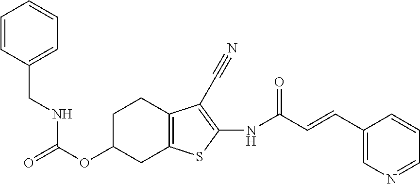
O(C1CC2=C(CC1)C(C#N)=C(NC(C=CC1=CN=CC=C1)=O)S2)C(=O)NCC1=CC=CC=C1
